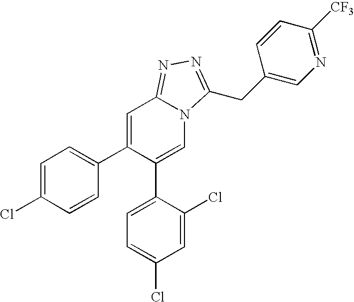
C1=C(Cl)C=CC(C2=CC3=NN=C(CC4=CN=C([CF3])C=C4)N3C=C2C2=CC=C(Cl)C=C2Cl)=C1
